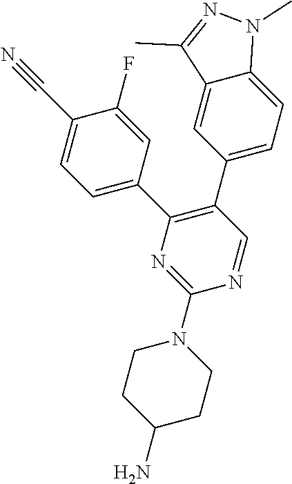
C1(N2CCC(N)CC2)=NC(C2=CC=C(C#N)C(F)=C2)=C(C2=CC=C3C(=C2)C(C)=NN3C)C=N1
